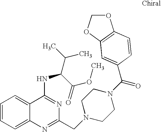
C1=CC=C2C(=C1)C(NC(C(C)C)C(=O)OC)=NC(CN1CCN(C(=O)C3=CC4=C(OCO4)C=C3)CC1)=N2
